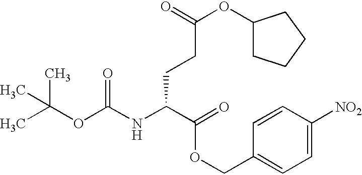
CC(OC(NC(C(OCC1=CC=C([NO2])C=C1)=O)CCC(OC1CCCC1)=O)=O)(C)C
